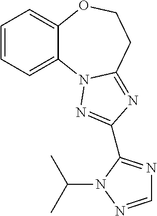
C1=CC=C2C(=C1)OCCC1=NC(C3=NC=NN3C(C)C)=NN21
